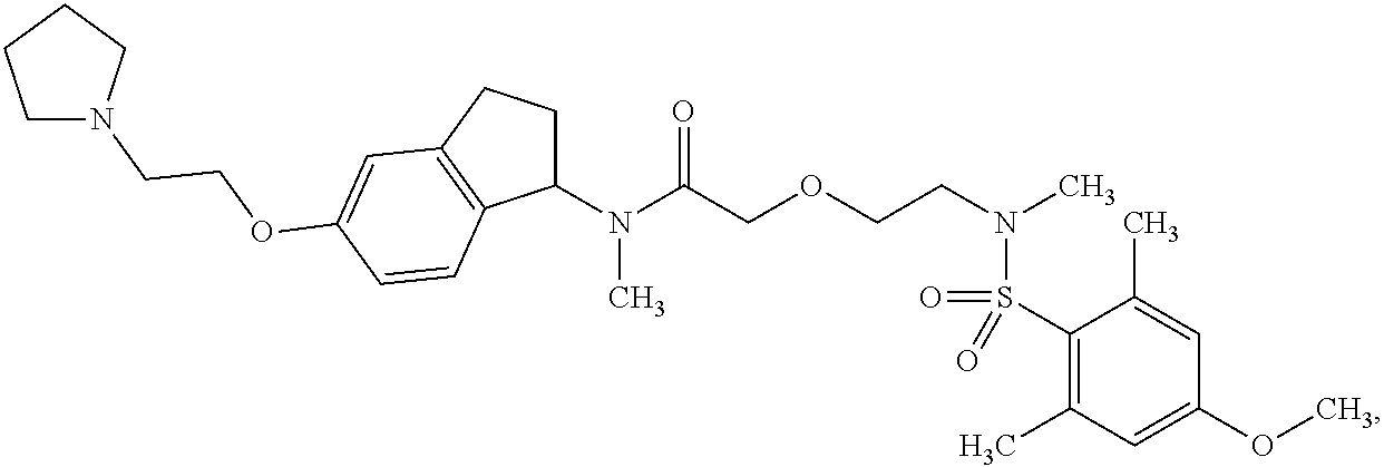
C1(N(C(COCCN(C)S(=O)(C2=C(C)C=C(OC)C=C2C)=O)=O)C)CCC2=C1C=CC(OCCN1CCCC1)=C2
